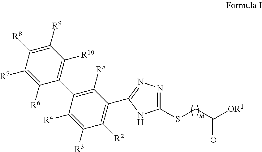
C1([R7])=C([R6])C(C2=C([R5])C(C3=NN=C(SCC([OR1])=O)N3)=C([R2])C([R3])=C2[R4])=C([R10])C([R9])=C1[R8]
